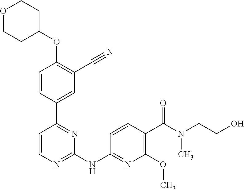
O1CCC(OC2=C(C#N)C=C(C3=NC(NC4=NC(OC)=C(C(N(C)CCO)=O)C=C4)=NC=C3)C=C2)CC1
